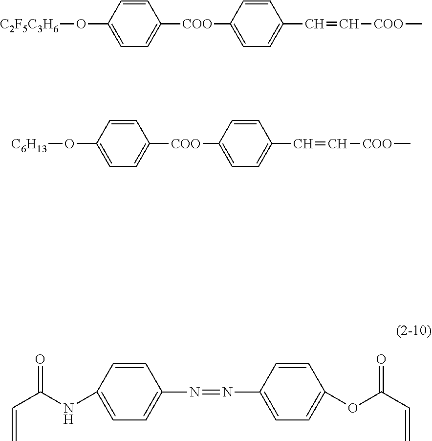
C1(O[C2F5C3H6])=CC=C([COO]C2=CC=C(C=C[COO]C)C=C2)C=C1.C1(O[C6H13])=CC=C([COO]C2=CC=C(C=C[COO]C)C=C2)C=C1.C1(NC(C=C)=O)=CC=C(N=NC2=CC=C(OC(C=C)=O)C=C2)C=C1
